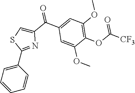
C1(C(C2=CC(OC)=C(OC([CF3])=O)C(OC)=C2)=O)=CSC(C2=CC=CC=C2)=N1
